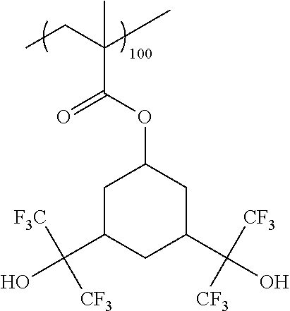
C(C(CC)(C)C)(OC1CC(C(O)([F3C])[CF3])CC(C(O)([CF3])[CF3])C1)=O
